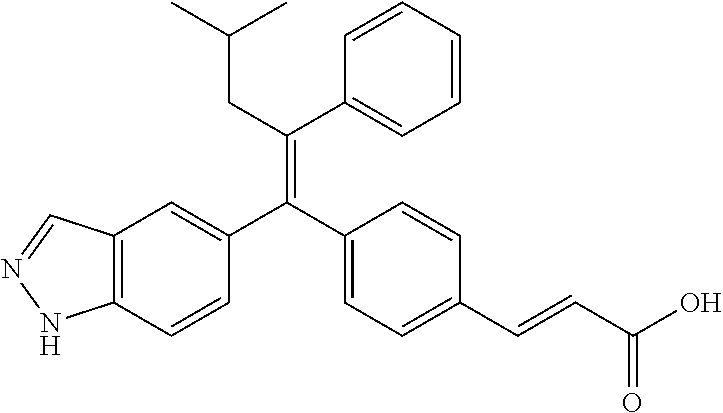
C12=C(C=CC(C(C3=CC=C(C=CC(O)=O)C=C3)=C(CC(C)C)C3=CC=CC=C3)=C1)NN=C2
